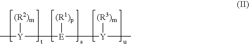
C[Y]([(R2)m])[E]([(R1)p])[Y]([(R3)m])C
